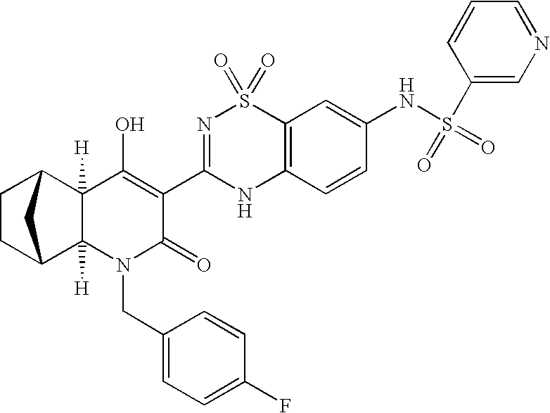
C12([H])C3CCC(C1([H])N(CC1=CC=C(F)C=C1)C(=O)C(C1=NS(=O)(=O)C4=C(N1)C=CC(NS(=O)(C1=CN=CC=C1)=O)=C4)=C2O)C3
